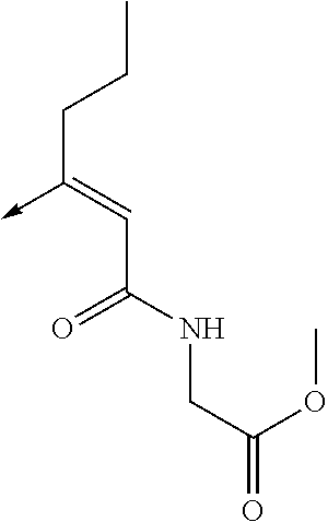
C(C(NCC(=O)OC)=O)=C(CCC)->C
